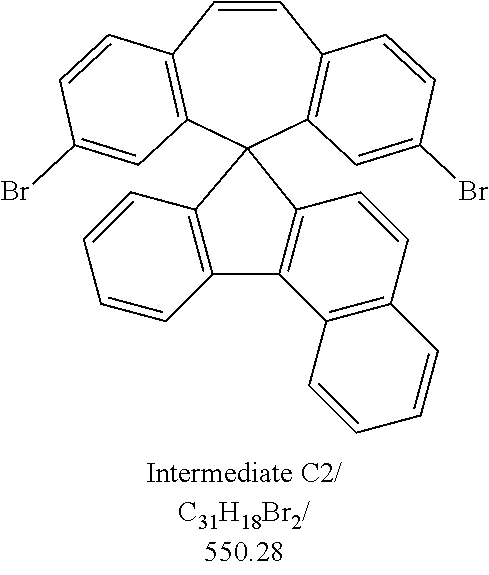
C1=CC2=C(C3(C4=C1C=CC(Br)=C4)C1=C(C=CC=C1)C1=C3C=CC3=C1C=CC=C3)C=C(Br)C=C2
